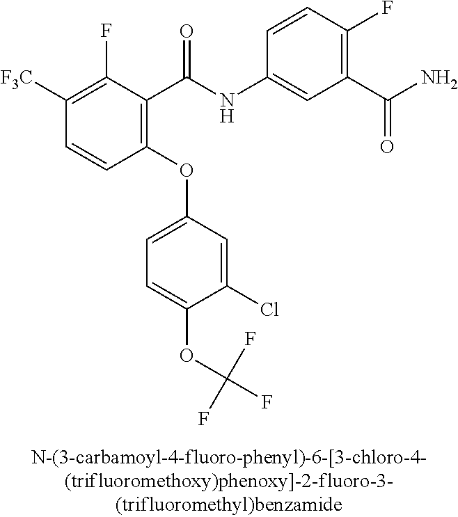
C1([F3C])=C(F)C(C(NC2=CC(C(N)=O)=C(F)C=C2)=O)=C(OC2=CC=C(OC(F)(F)F)C(Cl)=C2)C=C1
